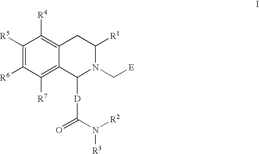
C1([R5])=C([R6])C([R7])=C2C(=C1[R4])CC([R1])N(C[E])C2[D]C(=O)N([R2])[R3]
